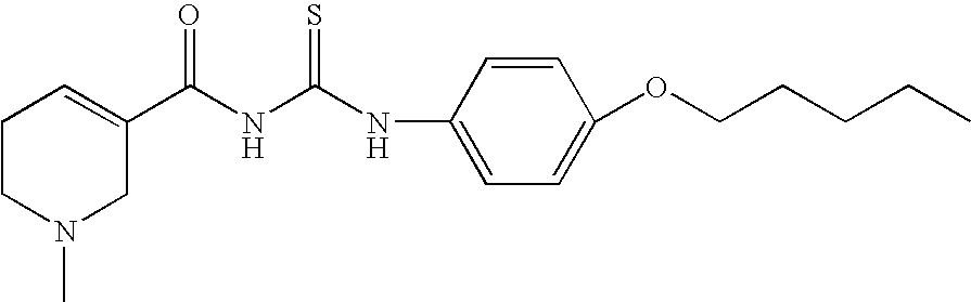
C1CN(C)CC(C(=O)NC(NC2=CC=C(OCCCCC)C=C2)=S)=C1
